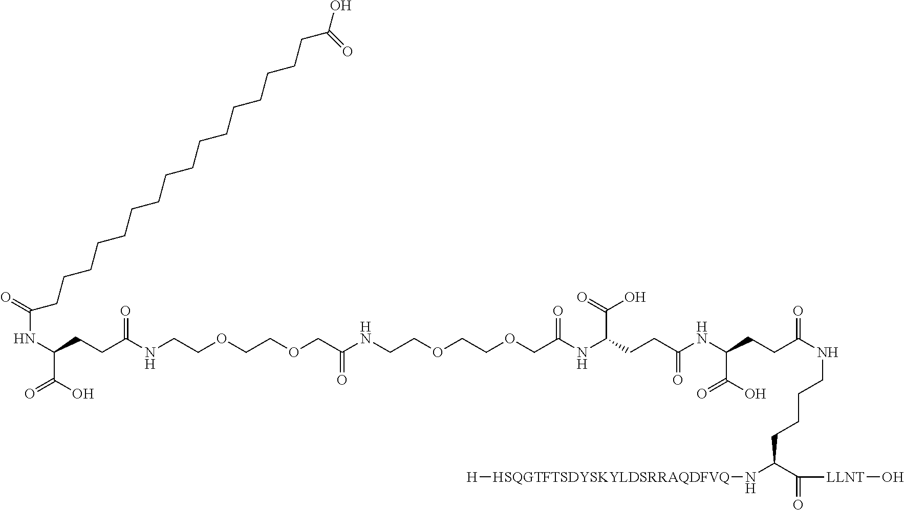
C(CCCNC(CCC(NC(CCC(NC(COCCOCCNC(COCCOCCNC(CCC(C(O)=O)NC(CCCCCCCCCCCCCCCCC(O)=O)=O)=O)=O)=O)C(=O)O)=O)C(O)=O)=O)C(C(=O)[LLNT]O)N[HSQGTFTSDYSKYLDSRRAQDFVQ][H]
